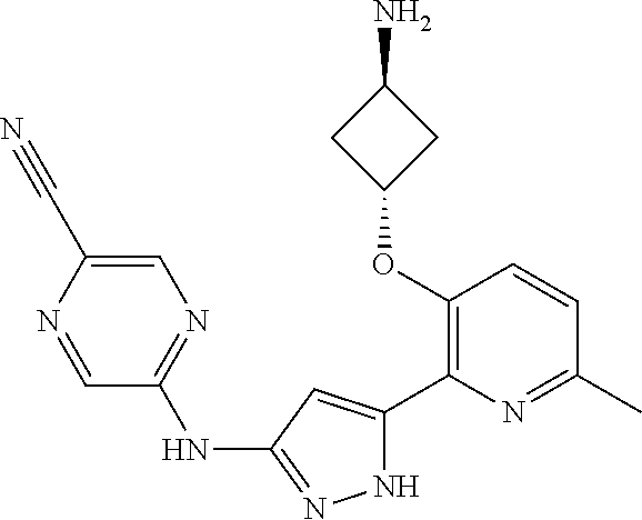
C1(OC2=C(C3=CC(NC4=NC=C(C#N)N=C4)=NN3)N=C(C)C=C2)CC(N)C1
